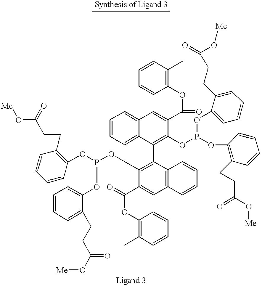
C1=CC=C2C(=C1)C=C(C(OC1=C(C)C=CC=C1)=O)C(OP(OC1=CC=CC=C1CCC(O[Me])=O)OC1=C(CCC(=O)O[Me])C=CC=C1)=C2C1=C(OP(OC2=C(CCC(O[Me])=O)C=CC=C2)OC2=CC=CC=C2CCC(O[Me])=O)C(C(=O)OC2=C(C)C=CC=C2)=CC2=C1C=CC=C2
